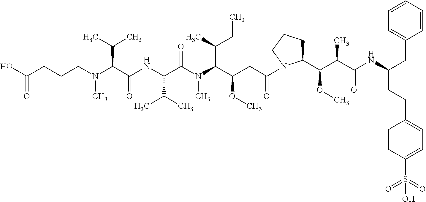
C(CCCN(C(C(NC(C(C)C)C(=O)N(C)C(C(C)CC)C(OC)CC(=O)N1C(C(OC)C(C)C(=O)NC(CCC2=CC=C(S(=O)(=O)O)C=C2)CC2=CC=CC=C2)CCC1)=O)C(C)C)C)(=O)O
